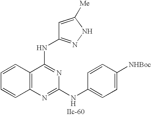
C12=C(N=C(NC3=CC=C([NHBoc])C=C3)N=C1NC1=NNC([Me])=C1)C=CC=C2
